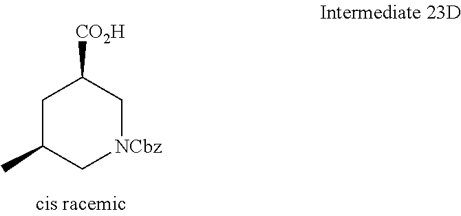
C1C(C)C[NCbz]CC1[CO2H]
